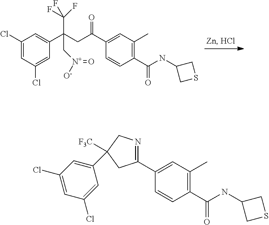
C1(Cl)=CC(Cl)=CC(C(CC(=O)C2=CC(C)=C(C(=O)NC3CSC3)C=C2)(C(F)(F)F)C[N+](=O)[O-])=C1.C1(C2=CC(C)=C(C(=O)NC3CSC3)C=C2)=NCC(C2=CC(Cl)=CC(Cl)=C2)([F3C])C1
